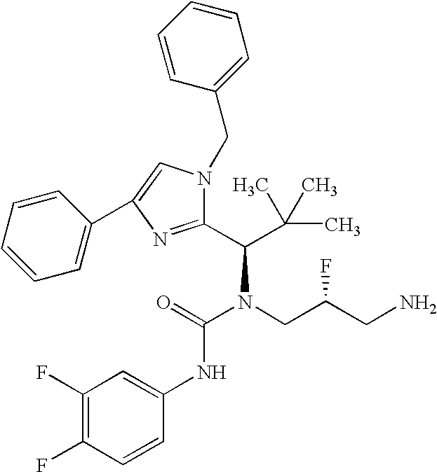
O=C(N(CC(CN)F)C(C(C)(C)C)C1=NC(C2=CC=CC=C2)=CN1CC1=CC=CC=C1)NC1=CC(F)=C(F)C=C1
